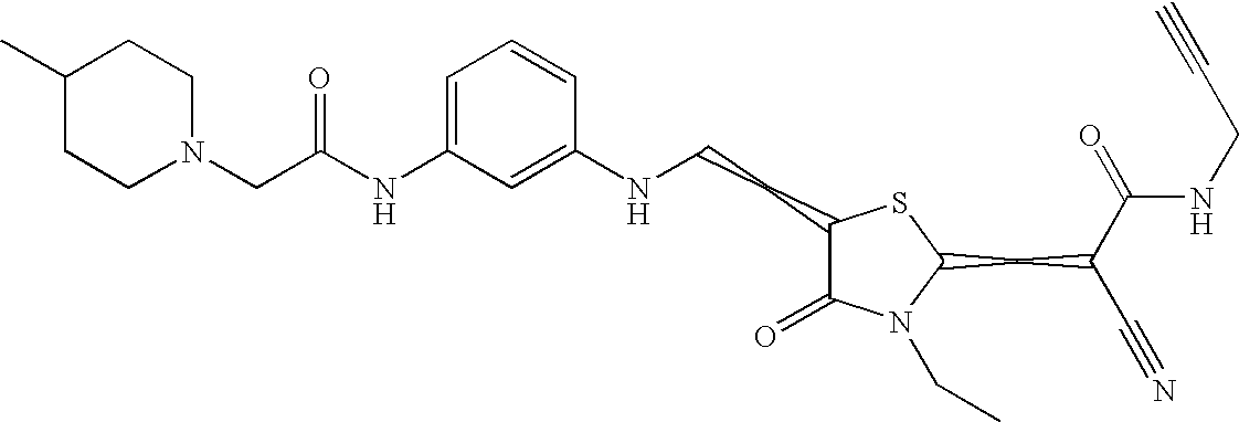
C1=C(NC(=O)CN2CCC(C)CC2)C=C(NCCC2C(=O)N(CC)C(CC(C#N)C(=O)NCC#C)S2)C=C1
